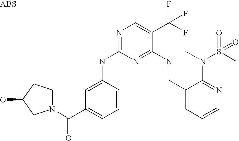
C1(CNC2=NC(NC3=CC(C(N4CCC(O)C4)=O)=CC=C3)=NC=C2C(F)(F)F)=CC=CN=C1N(C)S(C)(=O)=O
